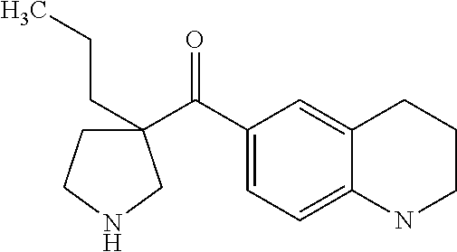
C(=O)(C1(CCC)CCNC1)C1=CC=C2C(=C1)CCCN2
